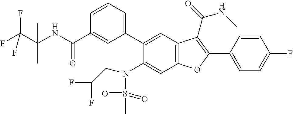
C1=CC=C(C2=CC3=C(C=C2N(S(C)(=O)=O)CC(F)F)OC(C2=CC=C(F)C=C2)=C3C(NC)=O)C=C1C(NC(C)(C)C(F)(F)F)=O
